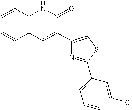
C1=CC2=C(C=C1)NC(=O)C(C1=CSC(C3=CC=CC(Cl)=C3)=N1)=C2
